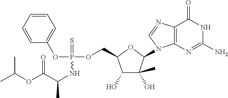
C1=CC=CC=C1OP(NC(C(OC(C)C)=O)C)(OCC1C(O)C(C)(O)C(N2C3=C(C(=O)NC(N)=N3)N=C2)O1)=S
